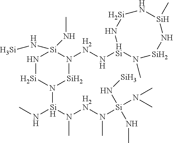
[Si]1N[Si](N[H2N]N2[Si]N([Si](N(C)[H2N]N([Si](N(C)C)(N[Si])NC)C)NC)[Si]N[Si]2(NC)N[Si])N(C)[Si]N[Si](C)N1
